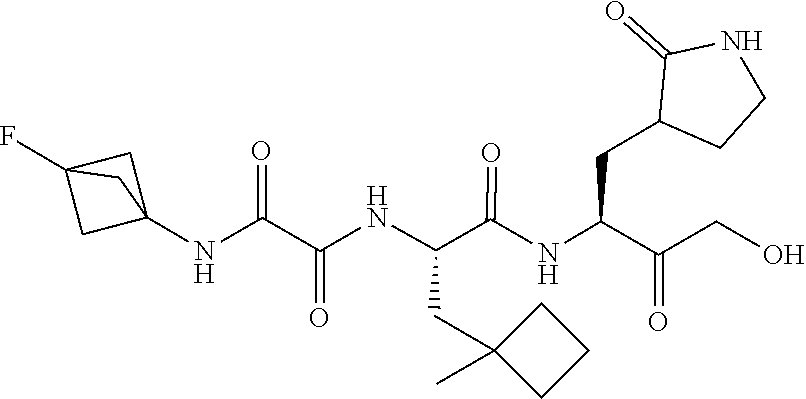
C(C(=O)CO)(CC1CCNC1=O)NC(C(NC(C(NC12CC(F)(C1)C2)=O)=O)CC1(C)CCC1)=O
